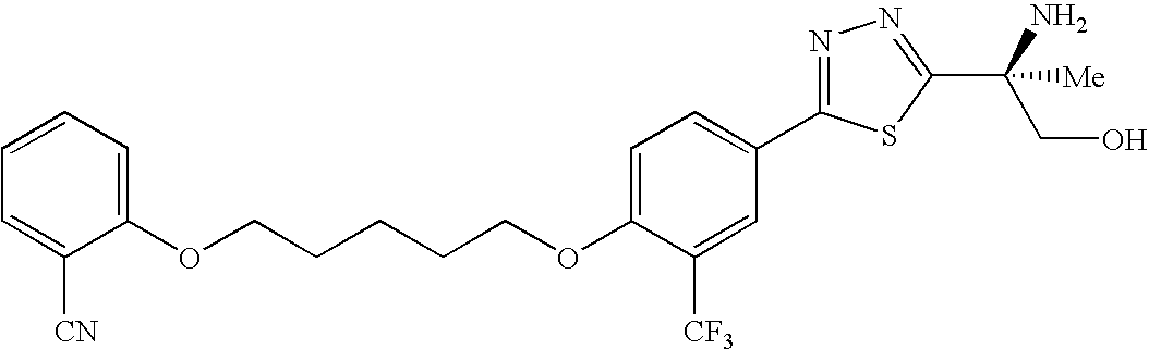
C(CCCCOC1=CC=C(C2=NN=C(C(CO)(N)[Me])S2)C=C1[CF3])OC1=CC=CC=C1[CN]
